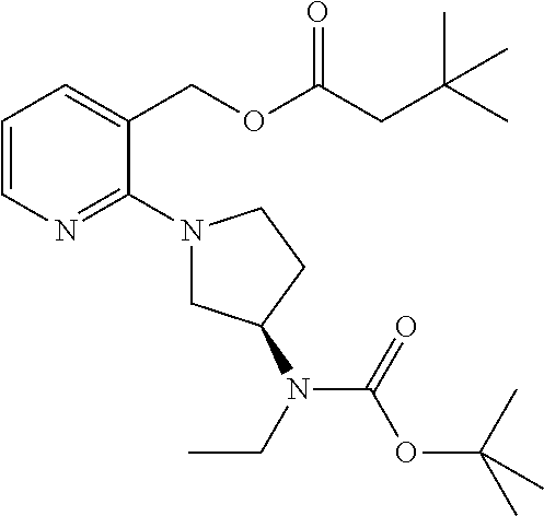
C1=CN=C(N2CC(N(CC)C(=O)OC(C)(C)C)CC2)C(COC(CC(C)(C)C)=O)=C1
